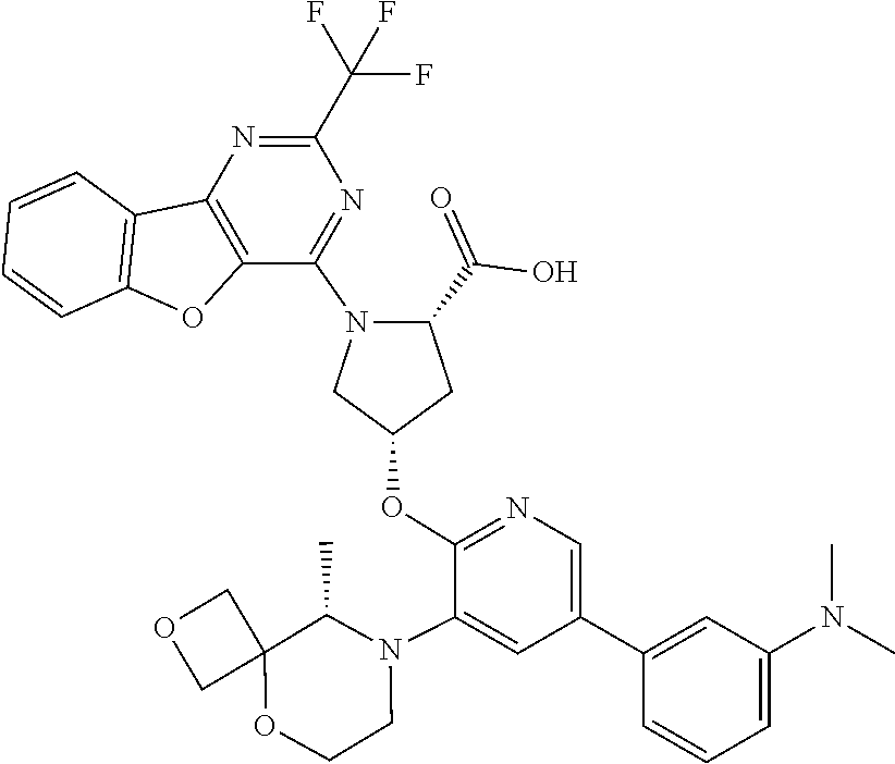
C12(COC1)OCCN(C1=CC(C3=CC(N(C)C)=CC=C3)=CN=C1OC1CN(C3=NC(C(F)(F)F)=NC4=C3OC3=C4C=CC=C3)C(C(=O)O)C1)C2C
